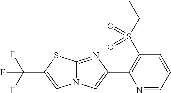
N1=CC=CC(S(CC)(=O)=O)=C1C1=CN2C(=N1)SC(C(F)(F)F)=C2
